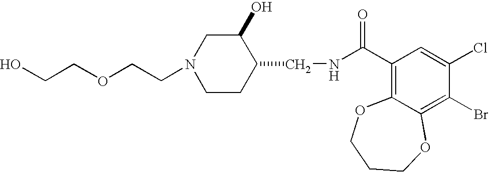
C(N1CCC(CNC(C2=C3C(=C(Br)C(Cl)=C2)OCCCO3)=O)C(O)C1)COCCO
